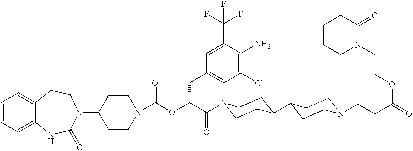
C1(N2CCC3=CC=CC=C3NC2=O)CCN(C(OC(C(=O)N2CCC(C3CCN(CCC(=O)OCCN4C(=O)CCCC4)CC3)CC2)CC2=CC(Cl)=C(N)C(C(F)(F)F)=C2)=O)CC1
